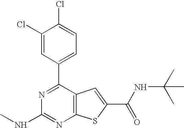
C1(Cl)=CC(C2=NC(NC)=NC3=C2C=C(C(=O)NC(C)(C)C)S3)=CC=C1Cl
